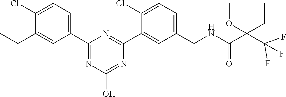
C1(C2=NC(O)=NC(C3=CC(CNC(C(C(F)(F)F)(OC)CC)=O)=CC=C3Cl)=N2)=CC=C(Cl)C(C(C)C)=C1
